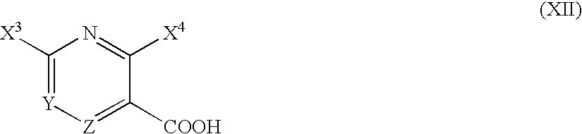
C1([X3])=[Y][Z]=C([COOH])C([X4])=N1
